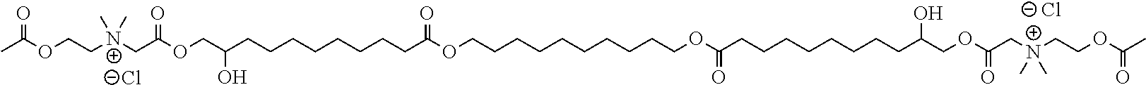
CC(OCC[N+](CC(OCC(CCCCCCCCC(OCCCCCCCCCCOC(CCCCCCCCC(COC(C[N+](CCOC(C)=O)(C)C)=O)O)=O)=O)O)=O)(C)C)=O.[Cl-].[Cl-]
